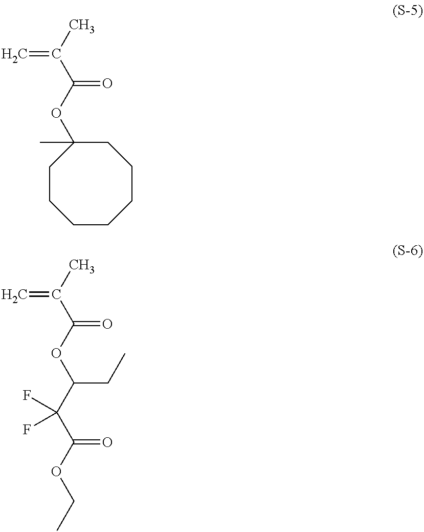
C1(OC(C(C)=C)=O)(C)CCCCCCC1.O(C(C(C)=C)=O)C(C(C(OCC)=O)(F)F)CC
